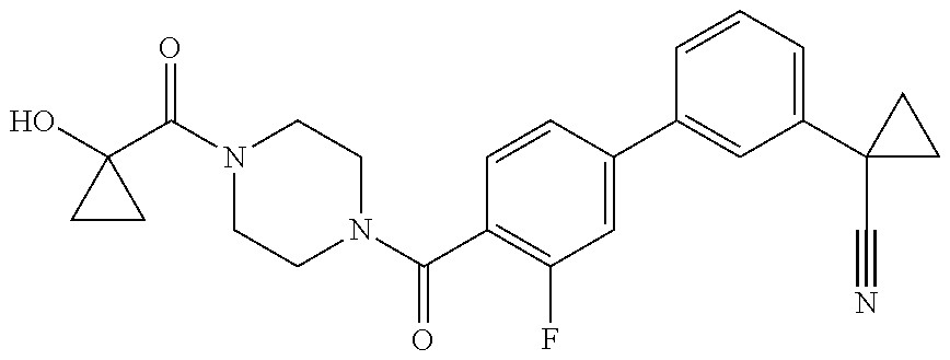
OC1(C(N2CCN(C(=O)C3=C(F)C=C(C4=CC(C5(C#N)CC5)=CC=C4)C=C3)CC2)=O)CC1
